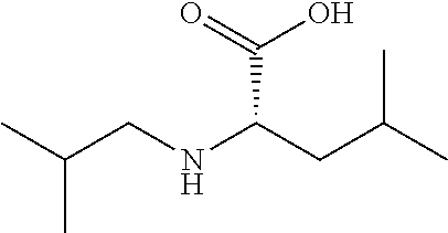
CC(CNC(CC(C)C)C(=O)O)C
